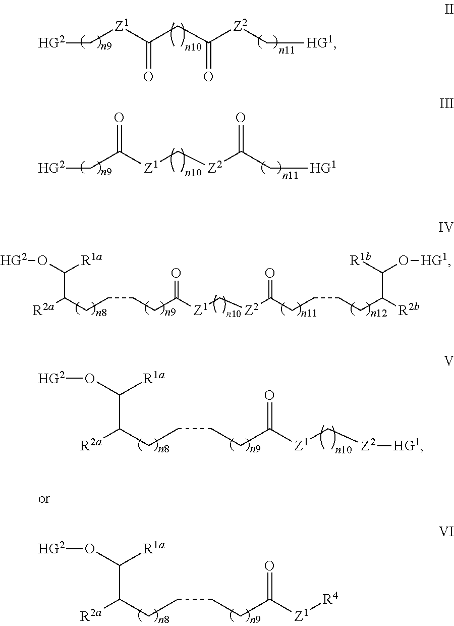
[HG2]C[Z1]C(CC([Z2]C[HG1])=O)=O.[HG2]CC([Z1]C[Z2]C(C[HG1])=O)=O.C(C([Z1]C[Z2]C(CCCCC([R2b])C([R1b])O[HG1])=O)=O)CCCC([R2a])C(O[HG2])[R1a].C(C([Z1]C[Z2][HG1])=O)CCCC([R2a])C(O[HG2])[R1a].C(C([Z1][R4])=O)CCCC([R2a])C(O[HG2])[R1a]
